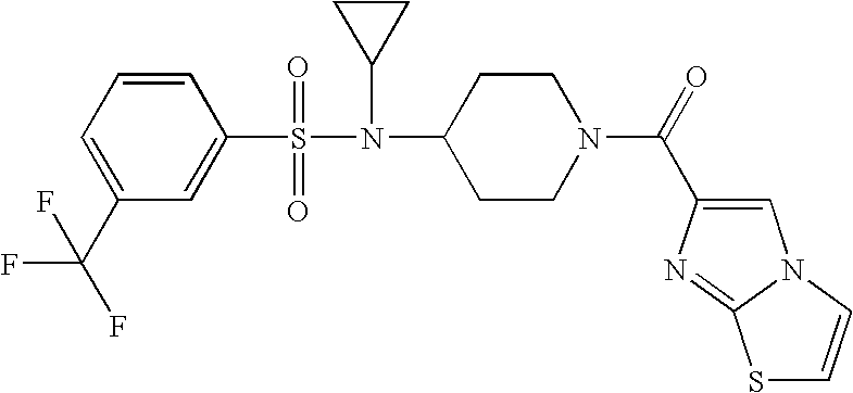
C1=CC=C(C(F)(F)F)C=C1S(=O)(=O)N(C1CC1)C1CCN(C(=O)C2=CN3C(=N2)SC=C3)CC1
